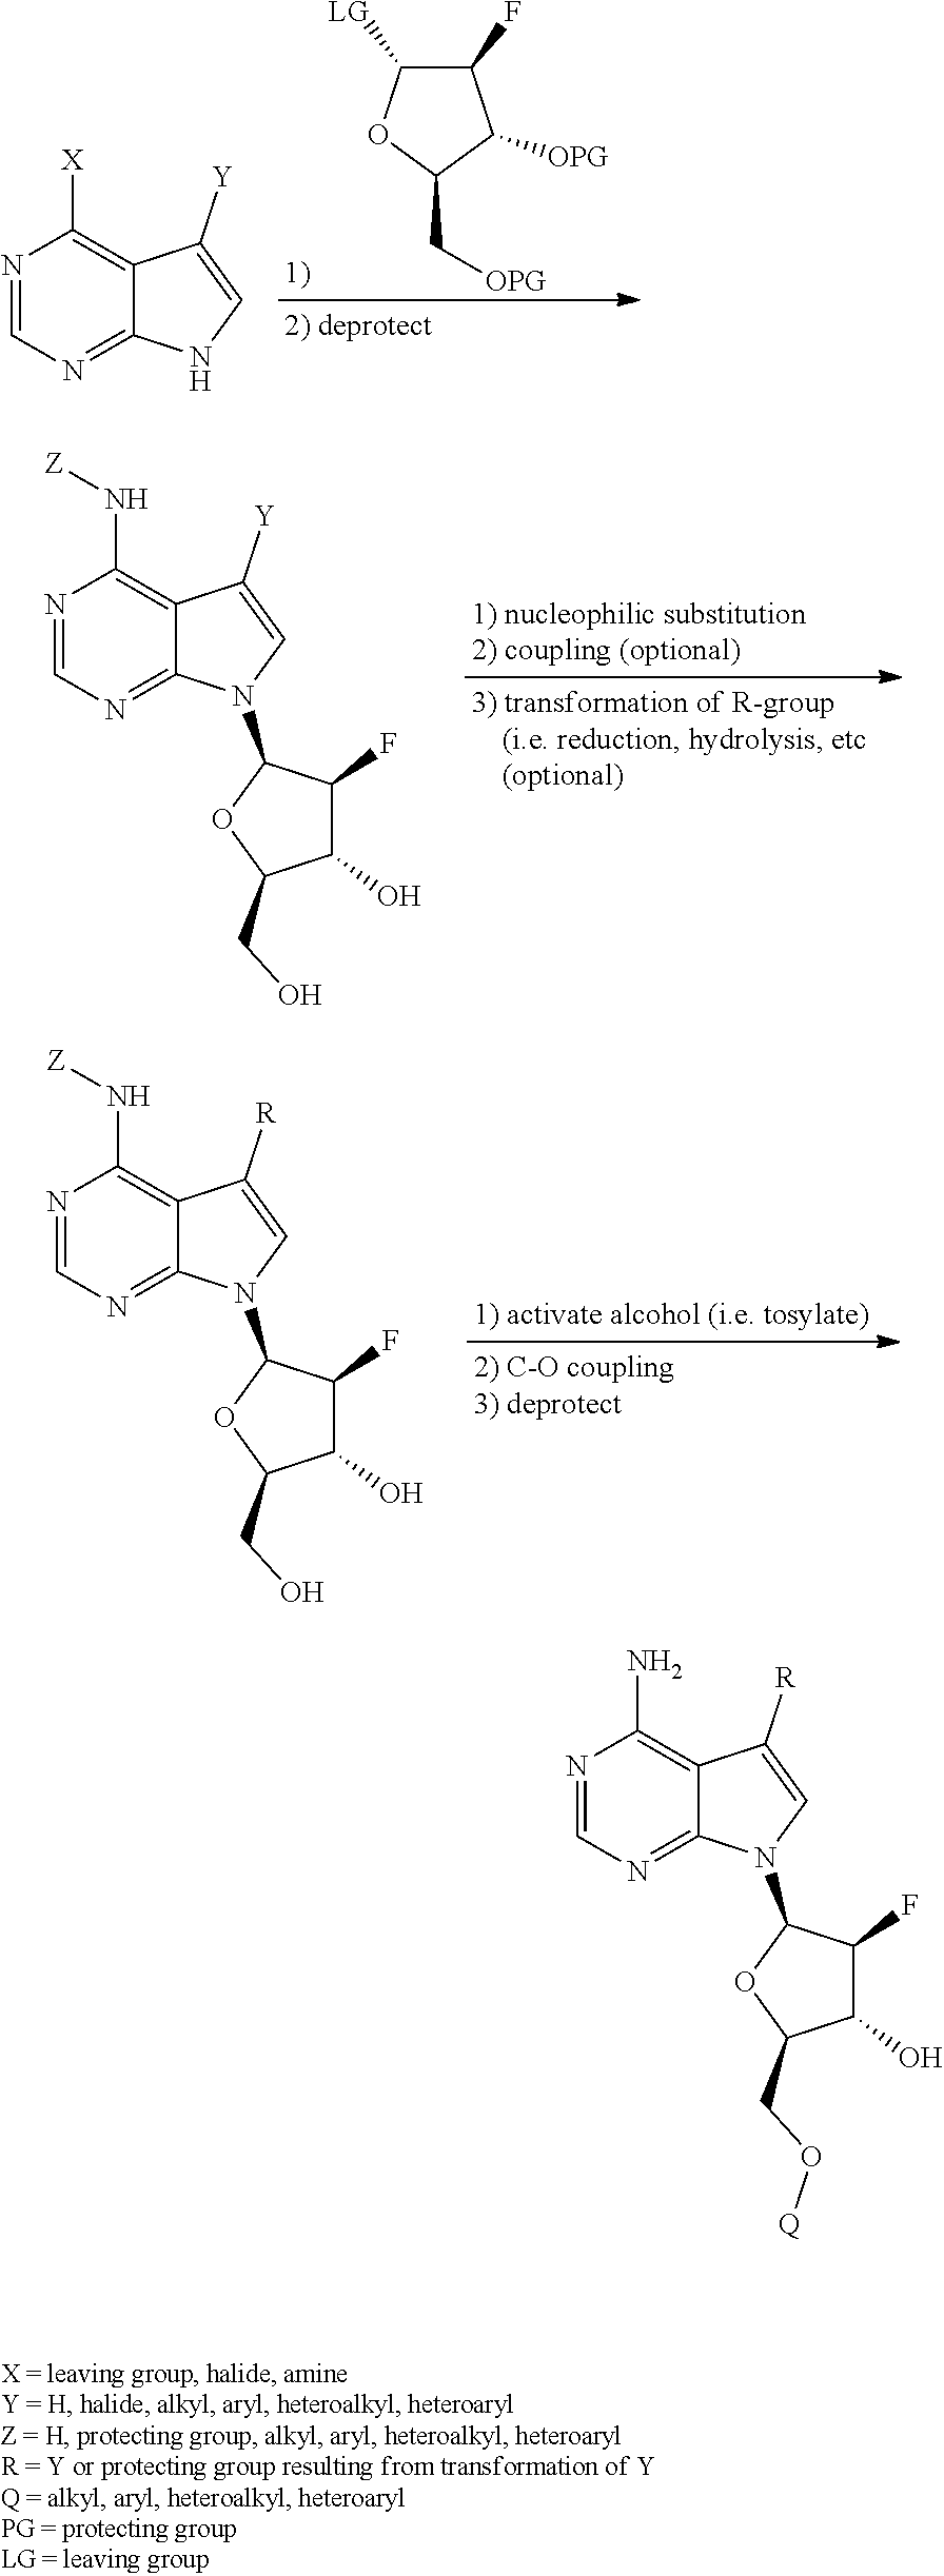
N1=CN=C2C(=C1[X])C([Y])=CN2.C1(F)C([LG])OC(C[OPG])C1[OPG].N1=CN=C2C(=C1N[Z])C([Y])=CN2C1OC(CO)C(O)C1F.N1=CN=C2C(=C1N[Z])C([R])=CN2C1OC(CO)C(O)C1F.N1=CN=C2C(=C1N)C([R])=CN2C1OC(CO[Q])C(O)C1F
